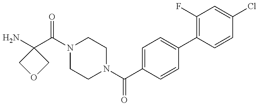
C1(N)(C(=O)N2CCN(C(=O)C3=CC=C(C4=C(F)C=C(Cl)C=C4)C=C3)CC2)COC1
